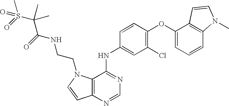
C12=C(N=CN=C1NC1=CC(Cl)=C(OC3=CC=CC4=C3C=CN4C)C=C1)C=CN2CCNC(C(S(C)(=O)=O)(C)C)=O
